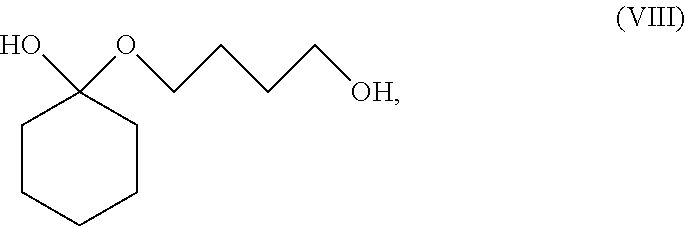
C1CCCCC1(OCCCC[OH])O
